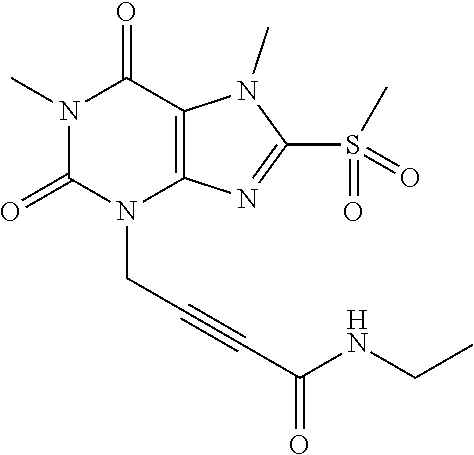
N1(C)C(=O)N(CC#CC(=O)NCC)C2=C(C1=O)N(C)C(S(=O)(C)=O)=N2
